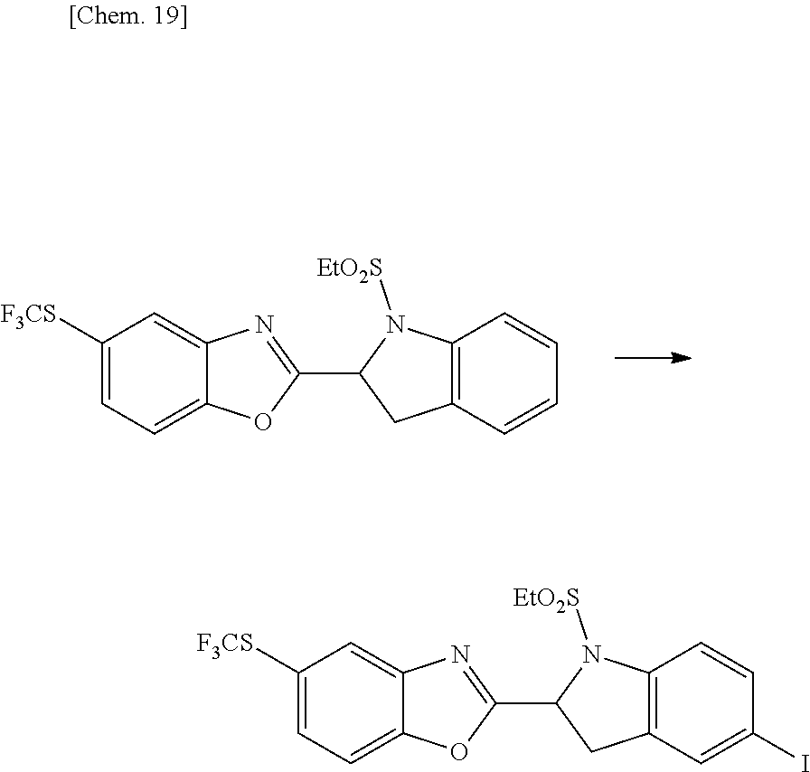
C1([F3CS])=CC=C2C(=C1)N=C(C1CC3=C(N1[EtO2S])C=CC=C3)O2.C1([F3CS])=CC=C2C(=C1)N=C(C1CC3=C(N1[EtO2S])C=CC(I)=C3)O2
